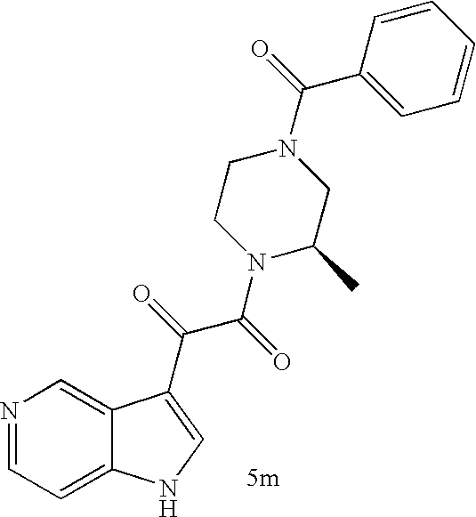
N1=CC=C2C(=C1)C(C(C(N1C(C)CN(C(=O)C3=CC=CC=C3)CC1)=O)=O)=CN2
